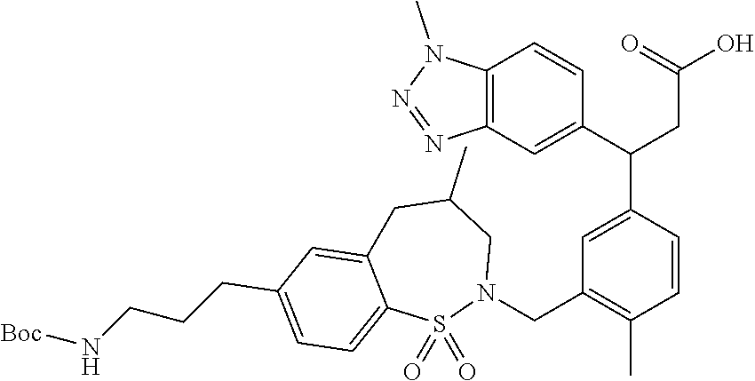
C1(C(CC(O)=O)C2=CC(CN3CC(C)CC4=CC(CCCN[Boc])=CC=C4S3(=O)=O)=C(C)C=C2)=CC2=C(C=C1)N(C)N=N2
